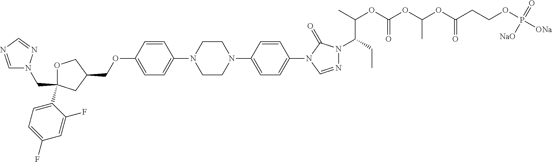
C(C1(C2=CC=C(F)C=C2F)OCC(COC2=CC=C(N3CCN(C4=CC=C(N5C=NN(C(CC)C(OC(OC(OC(CCOP([ONa])(=O)[NaO])=O)C)=O)C)C5=O)C=C4)CC3)C=C2)C1)N1C=NC=N1
